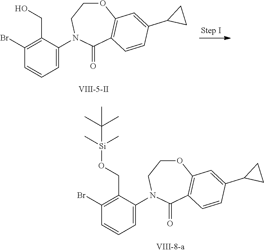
C1=C(N2CCOC3=C(C2=O)C=CC(C2CC2)=C3)C(CO)=C(Br)C=C1.C1=C(N2CCOC3=C(C2=O)C=CC(C2CC2)=C3)C(CO[Si](C)(C)C(C)(C)C)=C(Br)C=C1
